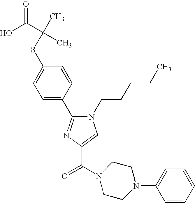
S(C1=CC=C(C2=NC(C(N3CCN(C4=CC=CC=C4)CC3)=O)=CN2CCCCC)C=C1)C(C)(C(O)=O)C
